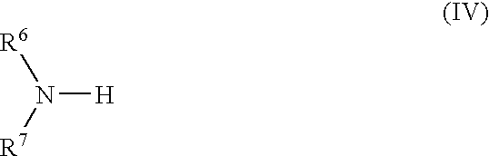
[R6]N([R7])[H]
